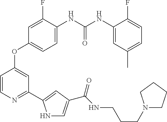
C1=C(NC(NC2=CC(C)=CC=C2F)=O)C(F)=CC(OC2=CC(C3=CC(C(NCCCN4CCCC4)=O)=CN3)=NC=C2)=C1
